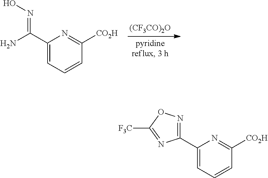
[(CF3CO)2O].C1(C(N)=NO)=CC=CC([CO2H])=N1.[F3C]C1=NC(C2=CC=CC([CO2H])=N2)=NO1
